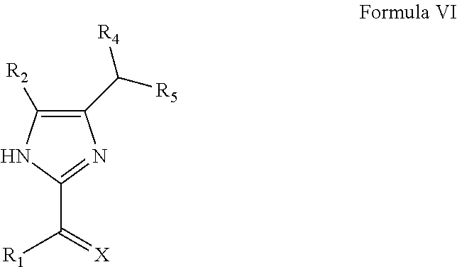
C1(C([R5])[R4])=C([R2])NC(C([R1])=[X])=N1
